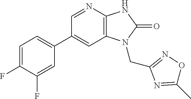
C1(C2=CC=C(F)C(F)=C2)=CC2=C(N=C1)NC(=O)N2CC1=NOC(C)=N1
